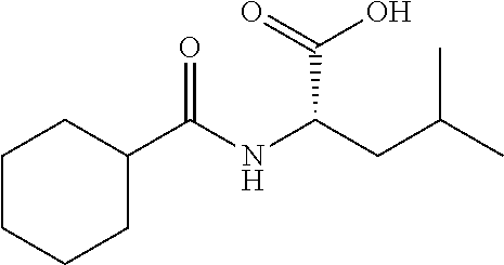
C1C(C(NC(CC(C)C)C(O)=O)=O)CCCC1
